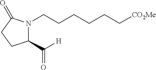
C1(C([H])=O)N(CCCCCC[CO2Me])C(=O)CC1
